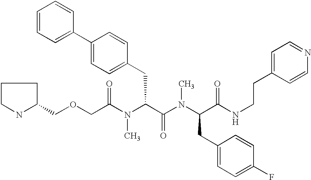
C(C(N(C(C(N(C(C(NCCC1=CC=NC=C1)=O)CC1=CC=C(F)C=C1)C)=O)CC1=CC=C(C2=CC=CC=C2)C=C1)C)=O)OCC1CCCN1
